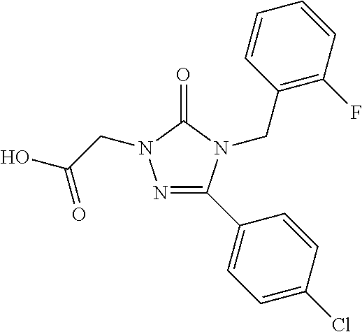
N1=C(C2=CC=C(Cl)C=C2)N(CC2=C(F)C=CC=C2)C(=O)N1CC(O)=O
